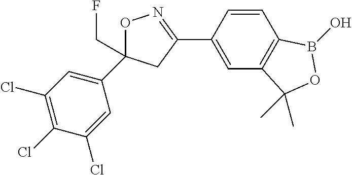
O1N=C(C2=CC3=C(C=C2)B(O)OC3(C)C)CC1(CF)C1=CC(Cl)=C(Cl)C(Cl)=C1
